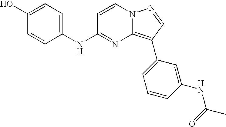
OC1=CC=C(NC2=NC3=C(C4=CC=CC(NC(C)=O)=C4)C=NN3C=C2)C=C1
